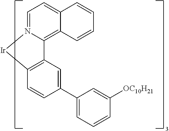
C12=C3C(=CC=N1[Ir]C1=C2C=C(C2=CC=CC([OC10H21])=C2)C=C1)C=CC=C3
